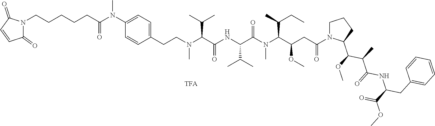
C1(=O)N(CCCCCC(N(C2=CC=C(CCN(C(C(=O)NC(C(C)C)C(N(C(C(CC(=O)N3CCCC3C(OC)C(C)C(=O)NC(CC3=CC=CC=C3)C(OC)=O)OC)C(C)CC)C)=O)C(C)C)C)C=C2)C)=O)C(=O)C=C1
